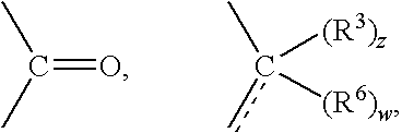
C(=O)(C)C.c(C)(c)([(R3)z])[(R6)w]
